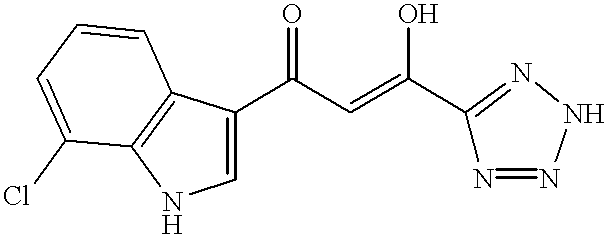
C1=C(C(C=C(O)C2=NNN=N2)=O)C2=C(N1)C(Cl)=CC=C2
